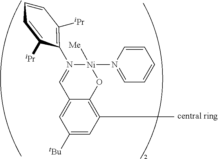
C1(C)=C2C(=CC([tBu])=C1)C=N(C1=C([iPr])C=CC=C1[iPr])[Ni]([Me])(N1=CC=CC=C1)O2
